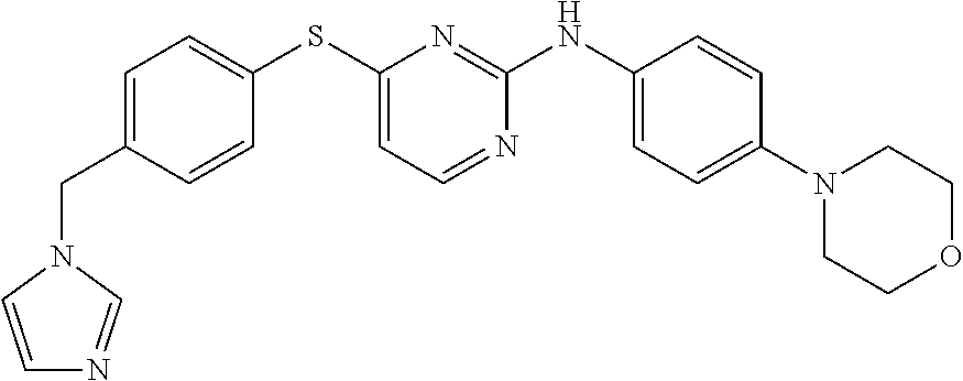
C1=C(CN2C=NC=C2)C=CC(SC2=CC=NC(NC3=CC=C(N4CCOCC4)C=C3)=N2)=C1
